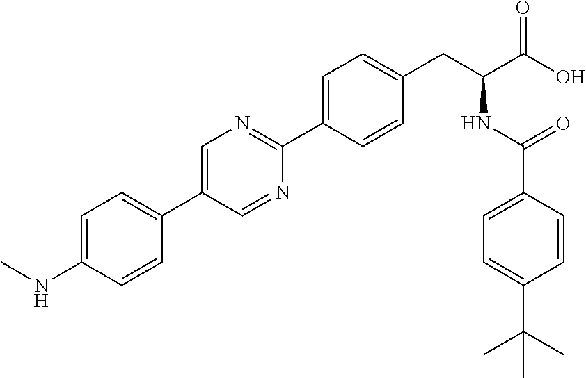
CNC1=CC=C(C2=CN=C(C3=CC=C(CC(NC(=O)C4=CC=C(C(C)(C)C)C=C4)C(O)=O)C=C3)N=C2)C=C1
